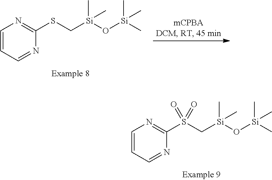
C1=CC=NC(S(C[Si](O[Si](C)(C)C)(C)C)(=O)=O)=N1.C1=CC=NC(SC[Si](O[Si](C)(C)C)(C)C)=N1
